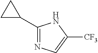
C1(C2CC2)=NC=C([CF3])N1
